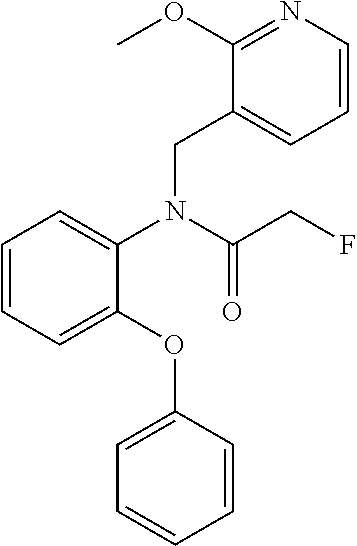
C1=CC=C(OC2=CC=CC=C2)C(N(CC2=CC=CN=C2OC)C(CF)=O)=C1
